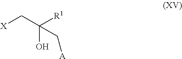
C([X])C(C[A])(O)[R1]
